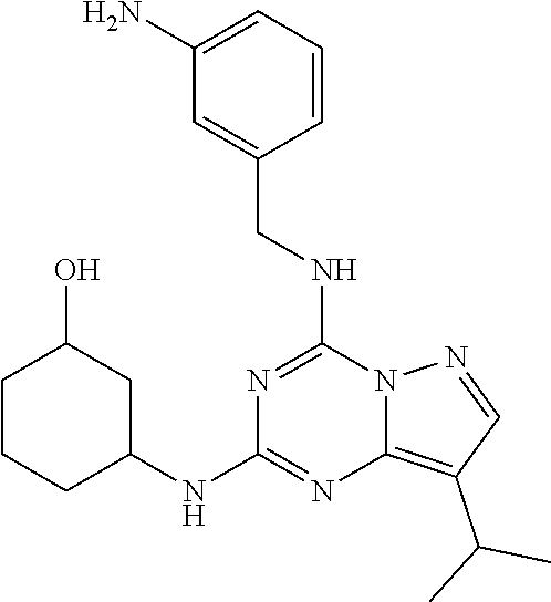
C1(N)=CC=CC(CNC2=NC(NC3CC(O)CCC3)=NC3=C(C(C)C)C=NN23)=C1
